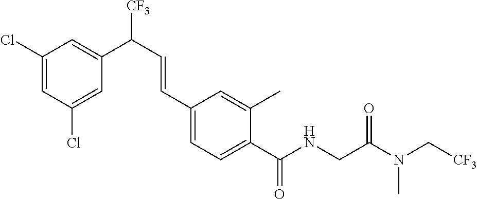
C(=O)(CNC(C1=CC=C(C=CC([CF3])C2=CC(Cl)=CC(Cl)=C2)C=C1C)=O)N(C[CF3])C
